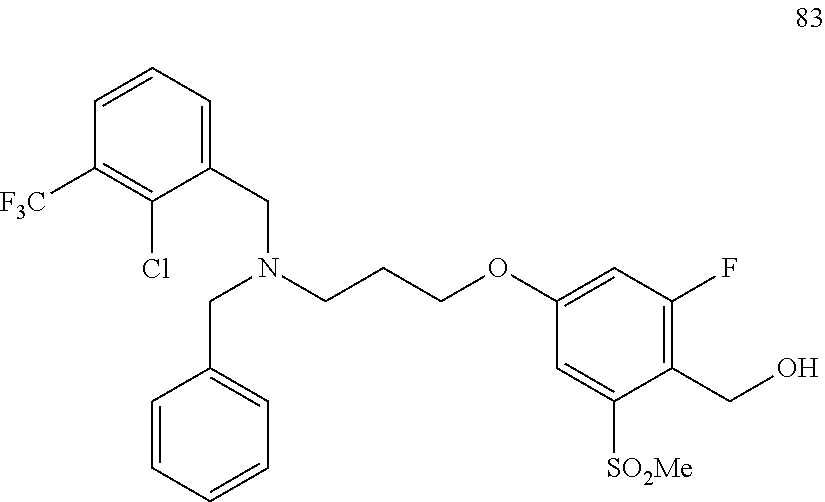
C1=CC=CC=C1CN(CC1=CC=CC([F3C])=C1Cl)CCCOC1=CC(F)=C(CO)C([SO2Me])=C1
